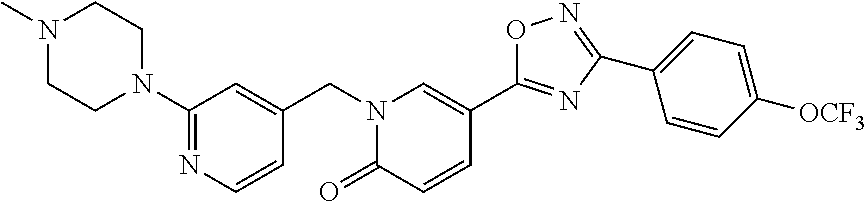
N1(C)CCN(C2=NC=CC(CN3C(=O)C=CC(C4=NC(C5=CC=C([OCF3])C=C5)=NO4)=C3)=C2)CC1
